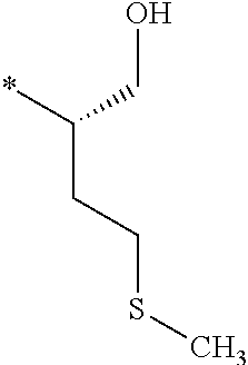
*C(CO)CCSC
